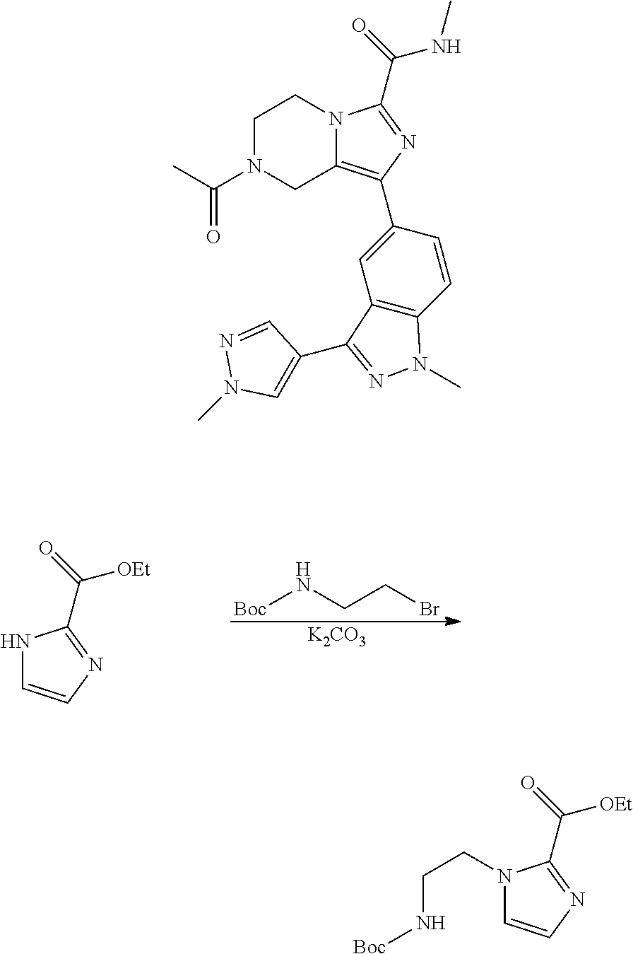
[Boc]NCCBr.[K2CO3].N1C=CN=C1C(=O)[OEt].C1N(C(C)=O)CC2=C(C3=CC4=C(C=C3)N(C)N=C4C3=CN(C)N=C3)N=C(C(=O)NC)N2C1.N1(CCN[Boc])C=CN=C1C(=O)[OEt]
